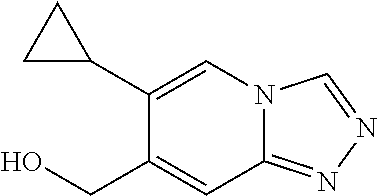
C1(C2=CN3C(=NN=C3)C=C2CO)CC1
